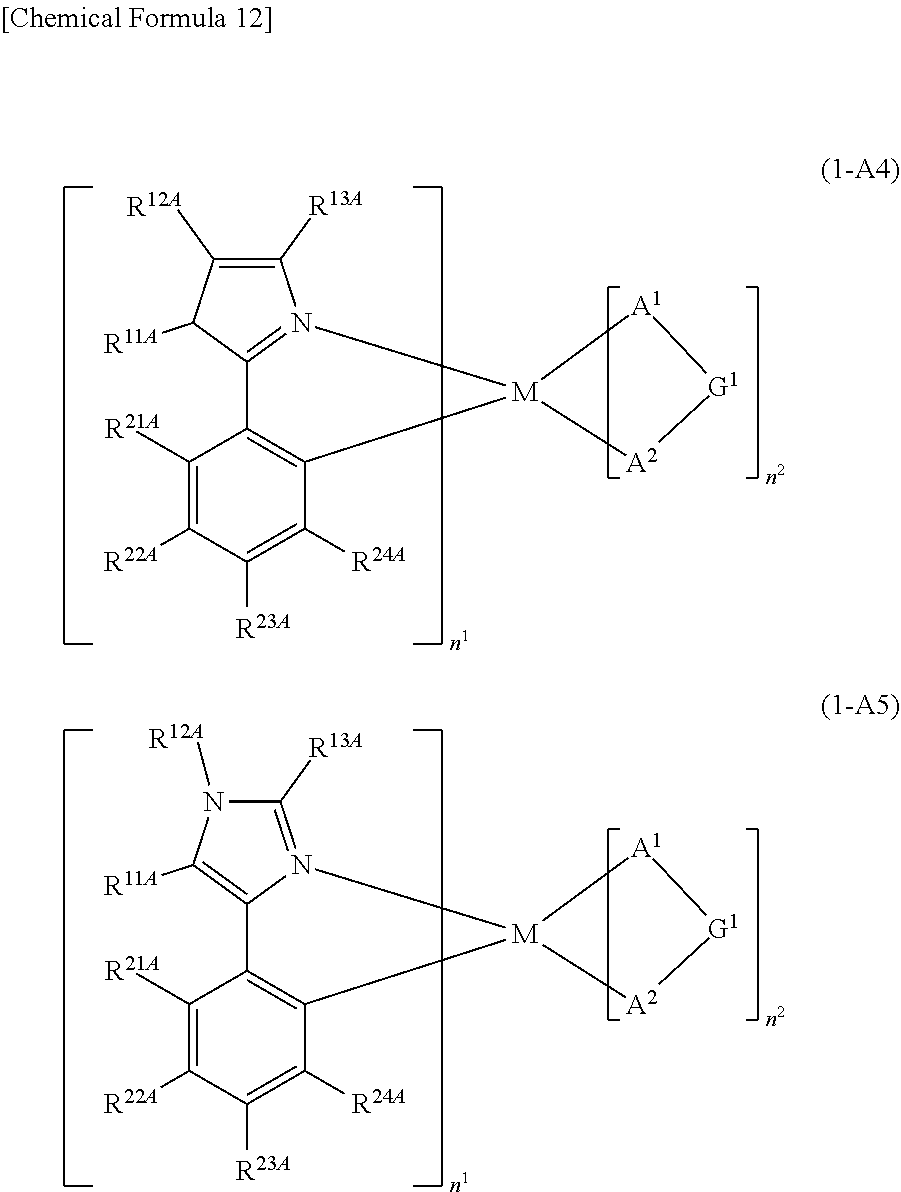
C12=N([M]3(C4=C1C([R21A])=C([R22A])C([R23A])=C4[R24A])[A1][G1][A2]3)C([R13A])=C([R12A])C2[R11A].C12=C([R11A])N([R12A])C([R13A])=N1[M]1(C3=C2C([R21A])=C([R22A])C([R23A])=C3[R24A])[A1][G1][A2]1
